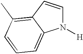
N1([H])C=CC2=C(C)C=CC=C12
